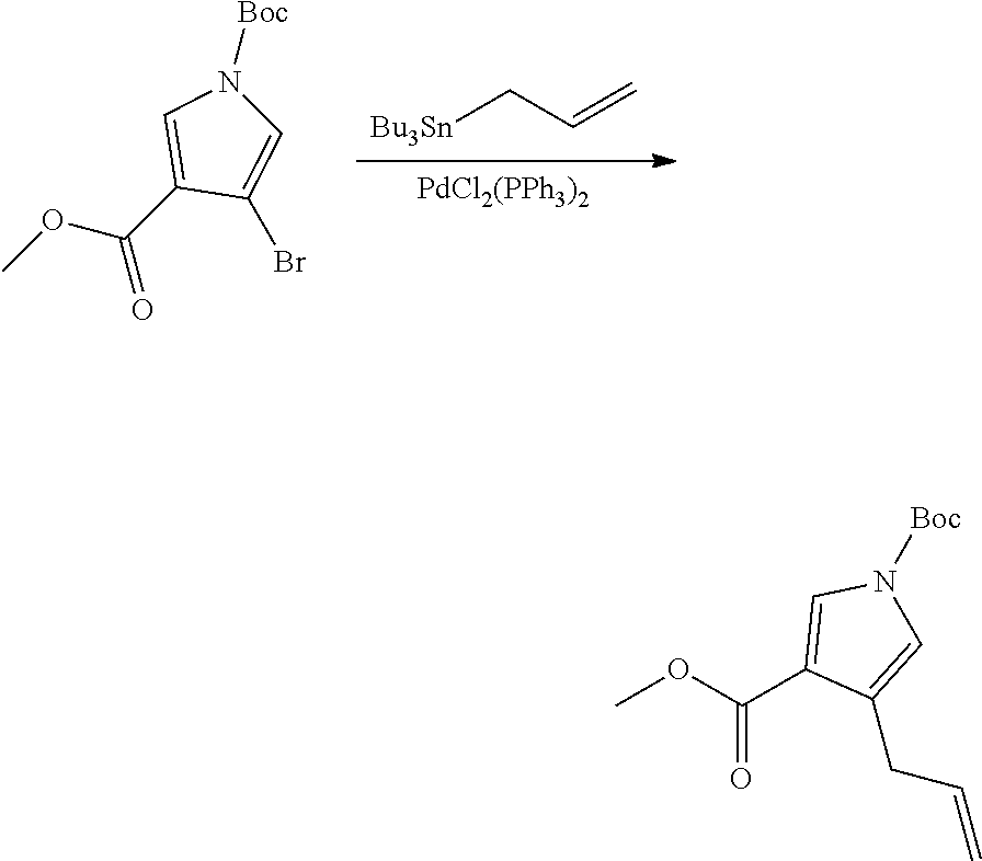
[PdCl2(PPh3)2].[Bu3Sn]CC=C.COC(C1=CN([Boc])C=C1Br)=O.COC(C1=CN([Boc])C=C1CC=C)=O
